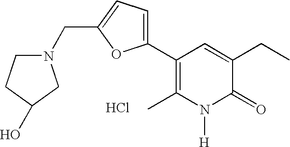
Cl.C1(C2=CC=C(CN3CCC(O)C3)O2)=C(C)N([H])C(=O)C(CC)=C1
